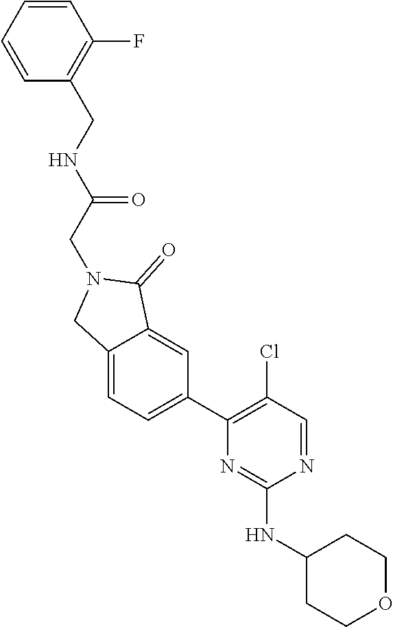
N1=CC(Cl)=C(C2=CC=C3C(=C2)C(=O)N(CC(=O)NCC2=C(F)C=CC=C2)C3)N=C1NC1CCOCC1
